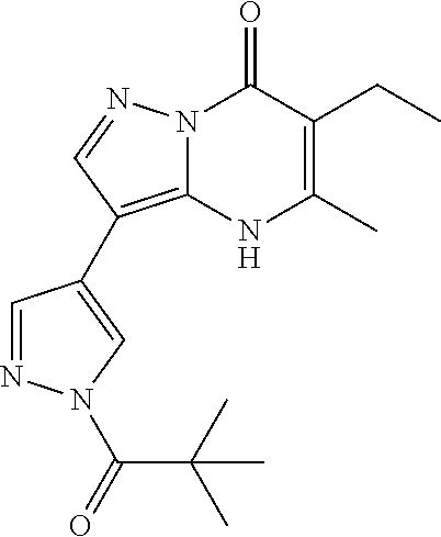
N12C(=C(C3=CN(C(=O)C(C)(C)C)N=C3)C=N1)[NH]C(C)=C(CC)C2=O
